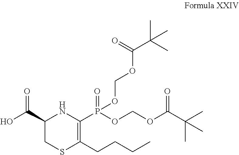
C1(C(O)=O)CSC(CCCC)=C(P(OCOC(C(C)(C)C)=O)(=O)OCOC(C(C)(C)C)=O)N1
